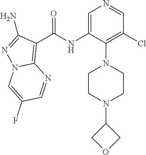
C1=C(NC(C2=C3N(N=C2N)C=C(F)C=N3)=O)C(N2CCN(C3COC3)CC2)=C(Cl)C=N1
